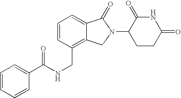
C1=CC(CNC(C2=CC=CC=C2)=O)=C2C(=C1)C(=O)N(C1CCC(=O)NC1=O)C2
